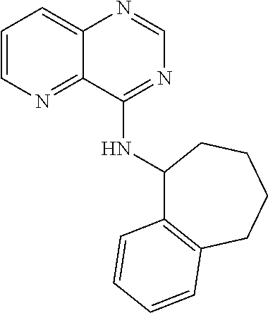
C1=CN=C2C(=C1)N=CN=C2NC1C2=C(CCCC1)C=CC=C2
